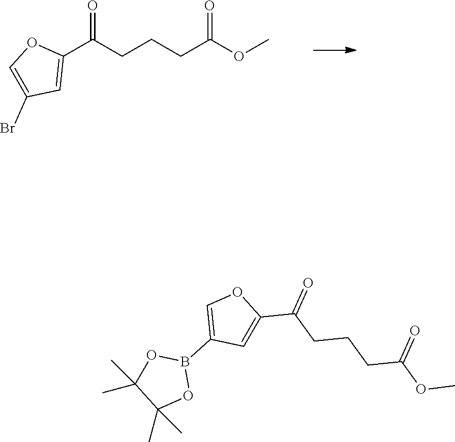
C1(Br)=COC(C(=O)CCCC(=O)OC)=C1.C1=C(C(CCCC(OC)=O)=O)OC=C1B1OC(C)(C)C(C)(C)O1
